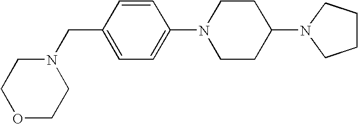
N1(C2CCN(C3=CC=C(CN4CCOCC4)C=C3)CC2)CCCC1
